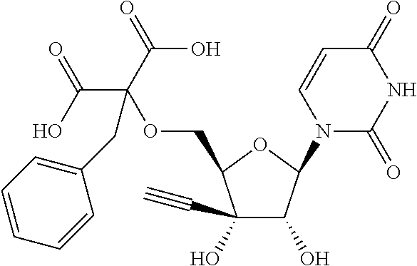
C1(C#C)(O)C(O)C(N2C(=O)NC(=O)C=C2)OC1COC(CC1=CC=CC=C1)(C(=O)O)C(O)=O
